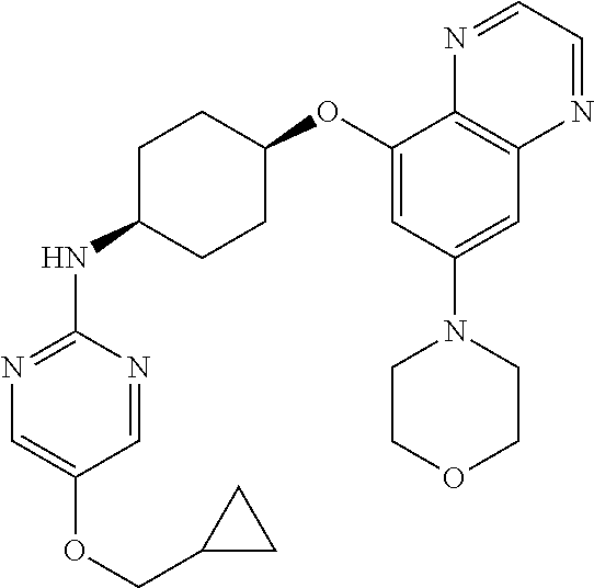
C1(OC2CCC(NC3=NC=C(OCC4CC4)C=N3)CC2)=CC(N2CCOCC2)=CC2=C1N=CC=N2
